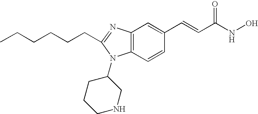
C12=C(C=CC(C=CC(NO)=O)=C1)N(C1CCCNC1)C(CCCCCC)=N2
